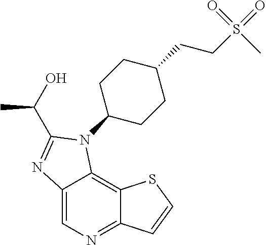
C12=CN=C3C(=C1N(C1CCC(CCS(=O)(C)=O)CC1)C(C(O)C)=N2)SC=C3
